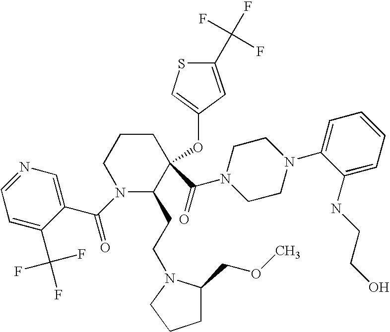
C1=C(C(F)(F)F)C(C(N2C(CCN3C(COC)CCC3)C(C(=O)N3CCN(C4=CC=CC=C4NCCO)CC3)(OC3=CSC(C(F)(F)F)=C3)CCC2)=O)=CN=C1
